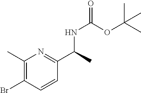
C1(C)=C(Br)C=CC(C(NC(OC(C)(C)C)=O)C)=N1
